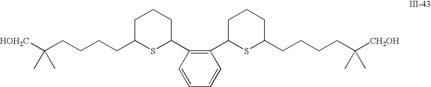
C(CCCC1SC(C2=C(C3SC(CCCCC([CH2OH])(C)C)CCC3)C=CC=C2)CCC1)C([HOH2C])(C)C
